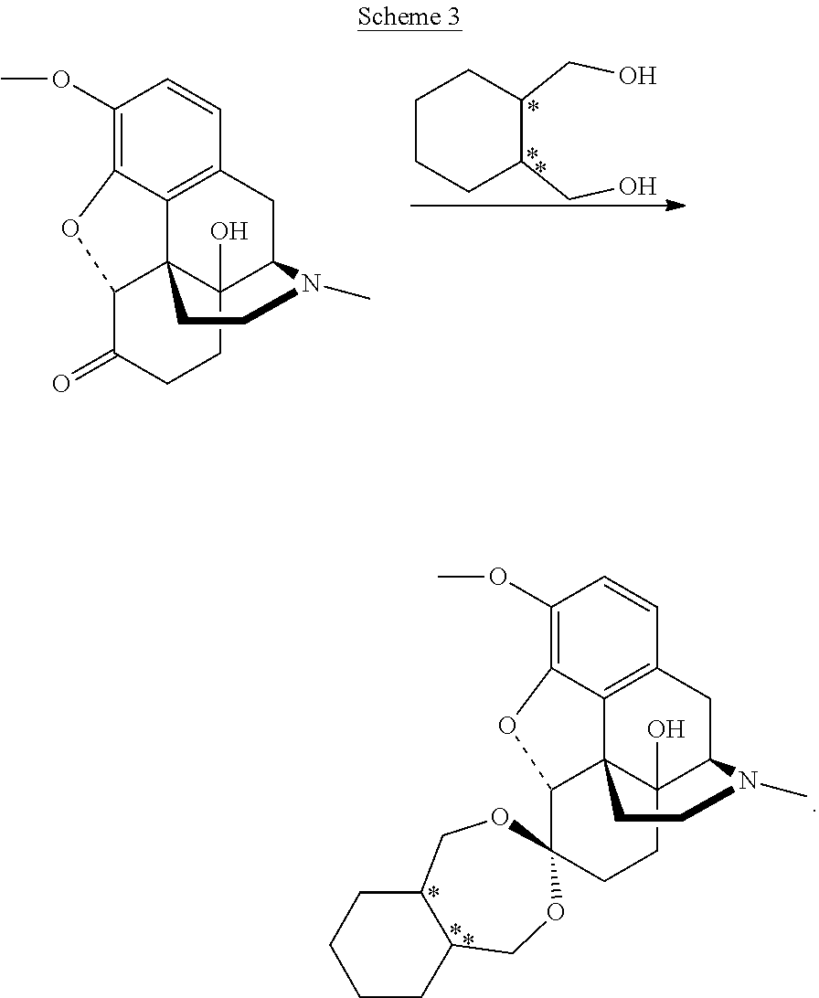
C1CCC(CO)C(CO)C1.C1(OC)=C2C3=C(C=C1)CC1C4(O)C3(C(C(=O)CC4)O2)CCN1C.C1(OC)=C2C3=C(C=C1)CC1C4(O)C3(C(C3(CC4)OCC4C(CO3)CCCC4)O2)CCN1C
